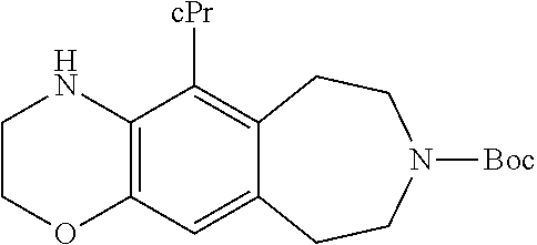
C1COC2=C(N1)C([cPr])=C1C(=C2)CCN([Boc])CC1
